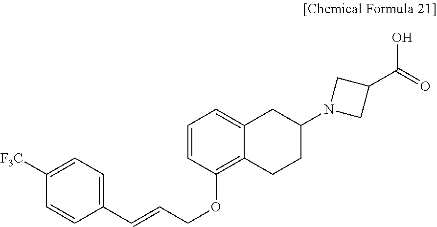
C1(C=CCOC2=C3C(=CC=C2)CC(N2CC(C(=O)O)C2)CC3)=CC=C([F3C])C=C1
